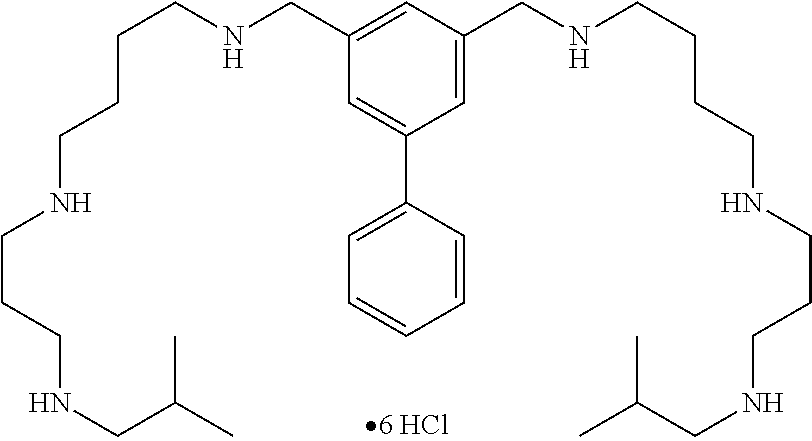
C1=C(CNCCCCNCCCNCC(C)C)C=C(CNCCCCNCCCNCC(C)C)C=C1C1=CC=CC=C1
